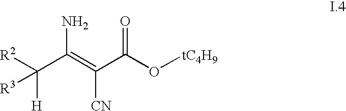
[R2]C(C(=C(C(O[tC4H9])=O)[CN])N)([H])[R3]
